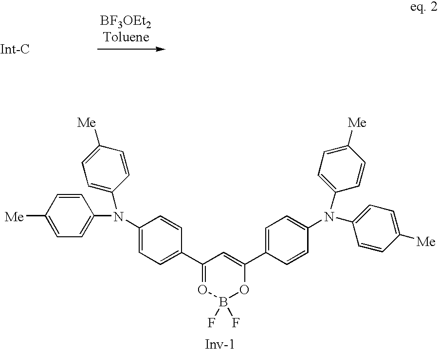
C1=CC([Me])=CC=C1N(C1=CC=C([Me])C=C1)C1=CC=C(C2=OB(F)(F)OC(C3=CC=C(N(C4=CC=C([Me])C=C4)C4=CC=C([Me])C=C4)C=C3)=C2)C=C1
